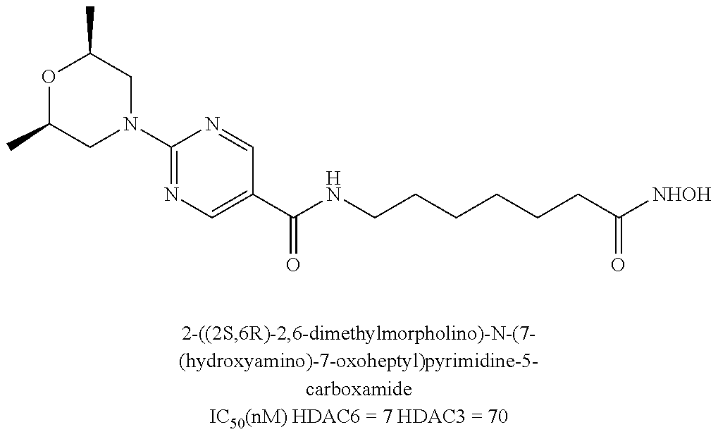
N1(C2=NC=C(C(NCCCCCCC([NHOH])=O)=O)C=N2)CC(C)OC(C)C1
